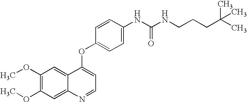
C1(OC)=C(OC)C=C2C(=C1)C(OC1=CC=C(NC(NCCCC(C)(C)C)=O)C=C1)=CC=N2
